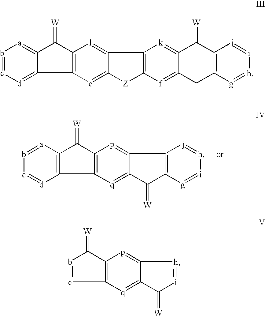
[d]1=C2C(=[a]b=c1)C(=[W])C1=C2[e]=C2C(=[l]1)C1=C([Z]2)[f]=C2C(=[k]1)C(=[W])C1=C(C2)[g]=[h][i]=[j]1.[d]1=c-b=[a]C2=C1C1=C(C2=[W])p=C2C(=[q]1)C(=[W])C1=C2[j]=[h][i]=[g]1.C12=C(C(=[W])b=c1)p=C1C(=[q]2)C(=[W])[i]=[h]1
